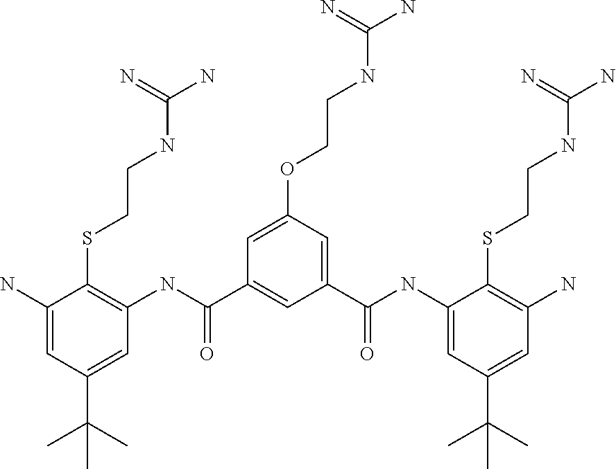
C1=C(OCCNC(N)=N)C=C(C(NC2=CC(C(C)(C)C)=CC(N)=C2SCCNC(N)=N)=O)C=C1C(NC1=C(SCCNC(N)=N)C(N)=CC(C(C)(C)C)=C1)=O
